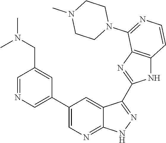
C1=NC=C(C2=CN=C3C(=C2)C(C2=NC4=C(N2)C=CN=C4N2CCN(C)CC2)=NN3)C=C1CN(C)C
